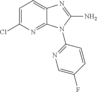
C1=C(Cl)N=C2C(=C1)N=C(N)N2C1=NC=C(F)C=C1
